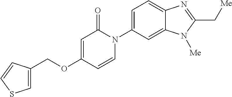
C(OC1=CC(=O)N(C2=CC=C3C(=C2)N([Me])C(C[Me])=N3)C=C1)C1=CSC=C1
